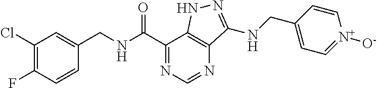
C1(Cl)=C(F)C=CC(CNC(C2=NC=NC3=C2NN=C3NCC2=CC=[N+]([O-])C=C2)=O)=C1
